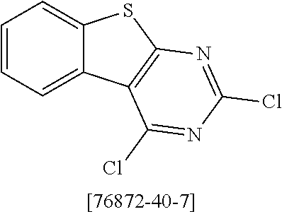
C12=CC=CC=C1C1=C(S2)N=C(Cl)N=C1Cl
